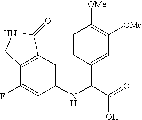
C1(NC(C(=O)O)C2=CC([OMe])=C([OMe])C=C2)=CC2=C(C(F)=C1)CNC2=O
